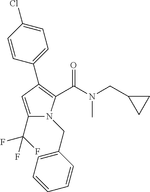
C1(C(F)(F)F)=CC(C2=CC=C(Cl)C=C2)=C(C(N(C)CC2CC2)=O)N1CC1=CC=CC=C1
